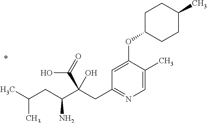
C1=C(C)C(OC2CCC(C)CC2)=CC(CC(C(CC(C)C)N)(C(=O)O)O)=N1
